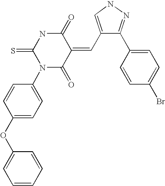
C1=CC(OC2=CC=CC=C2)=CC=C1N1C(=O)C(=CC2=CNN=C2C2=CC=C(Br)C=C2)C(=O)NC1=S
